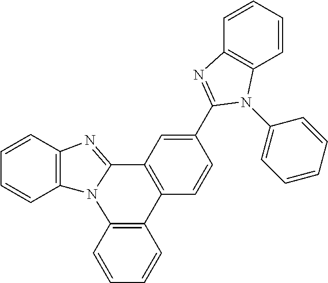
C1=CC2=C(C=C1)N1C(=NC3=C1C=CC=C3)C1=C2C=CC(C2=NC3=C(C=CC=C3)N2C2=CC=CC=C2)=C1
